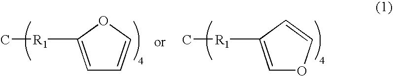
C1=C([R1]C)OC=C1.C1=C([R1]C)C=CO1
